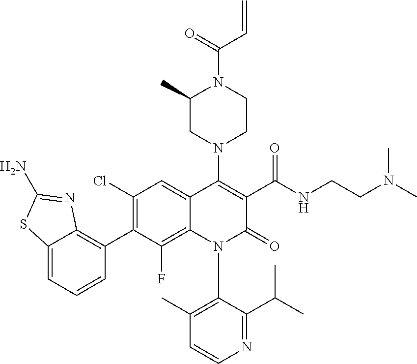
C1=CN=C(C(C)C)C(N2C(=O)C(C(NCCN(C)C)=O)=C(N3CC(C)N(C(C=C)=O)CC3)C3=CC(Cl)=C(C4=C5C(=CC=C4)SC(N)=N5)C(F)=C23)=C1C
